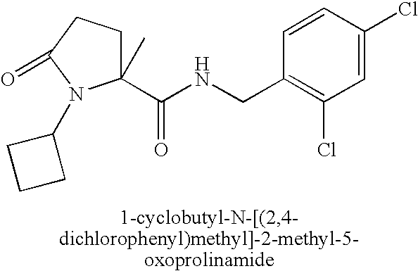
C1=C(Cl)C=CC(CNC(=O)C2(C)CCC(=O)N2C2CCC2)=C1Cl
